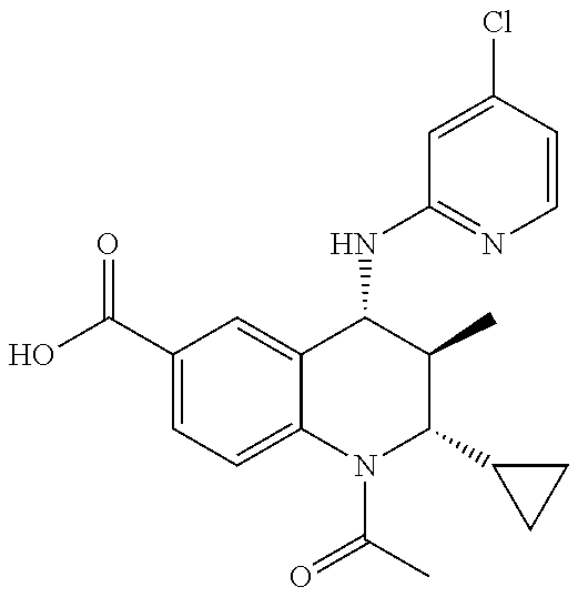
C1(C(=O)O)=CC=C2C(=C1)C(NC1=NC=CC(Cl)=C1)C(C)C(C1CC1)N2C(C)=O
